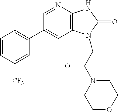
C1(C2=CC=CC([CF3])=C2)=CC2=C(N=C1)NC(=O)N2CC(N1CCOCC1)=O
